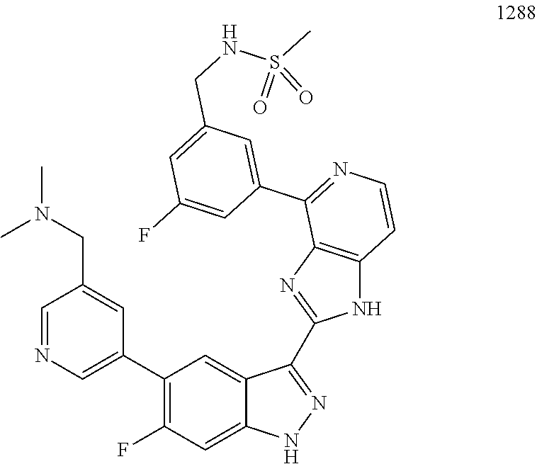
C1(C2=CN=CC(CN(C)C)=C2)=C(F)C=C2C(=C1)C(C1=NC3=C(N1)C=CN=C3C1=CC(CNS(C)(=O)=O)=CC(F)=C1)=NN2
